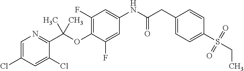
C1=C(F)C(OC(C2=NC=C(Cl)C=C2Cl)(C)C)=C(F)C=C1NC(CC1=CC=C(S(CC)(=O)=O)C=C1)=O
